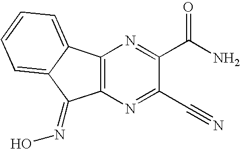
C12=C(C3=CC=CC=C3C1=NO)N=C(C(N)=O)C(C#N)=N2
